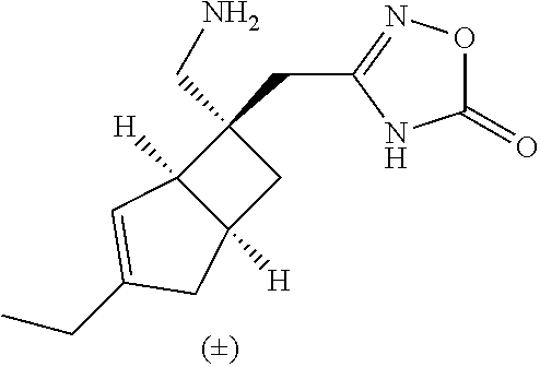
C1(CN)(CC2=NOC(=O)N2)C2([H])C([H])(C1)CC(CC)=C2
